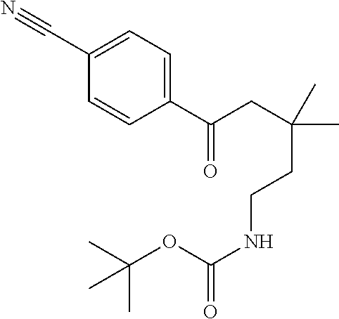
C1(C(CC(CCNC(OC(C)(C)C)=O)(C)C)=O)=CC=C(C#N)C=C1
